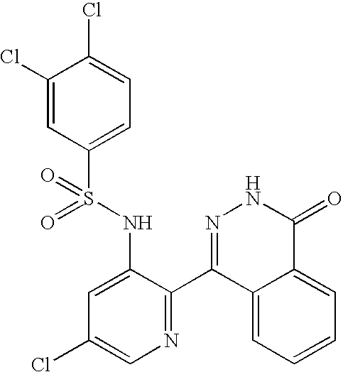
C1(Cl)=CC(S(NC2=CC(Cl)=CN=C2C2=NNC(=O)C3=CC=CC=C23)(=O)=O)=CC=C1Cl
